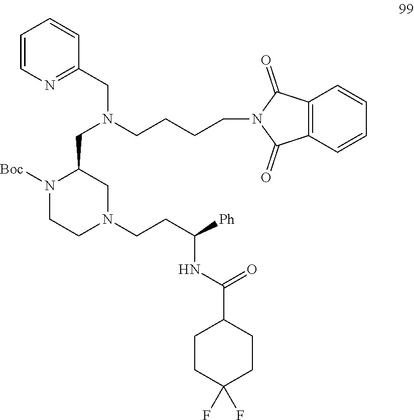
C1CN([Boc])C(CN(CC2=NC=CC=C2)CCCCN2C(=O)C3=C(C2=O)C=CC=C3)CN1CCC(NC(C1CCC(F)(F)CC1)=O)[Ph]
